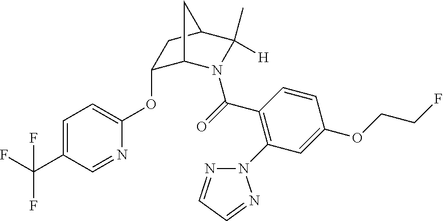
C1=C(C(F)(F)F)C=NC(OC2C3N(C(=O)C4=C(N5N=CC=N5)C=C(OCCF)C=C4)C(C)([H])C(C2)C3)=C1
